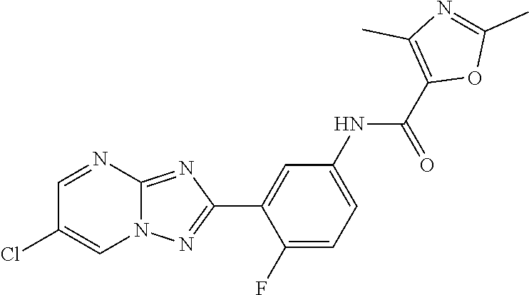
ClC1=CN2C(=NC(C3=CC(NC(C4=C(C)N=C(C)O4)=O)=CC=C3F)=N2)N=C1
